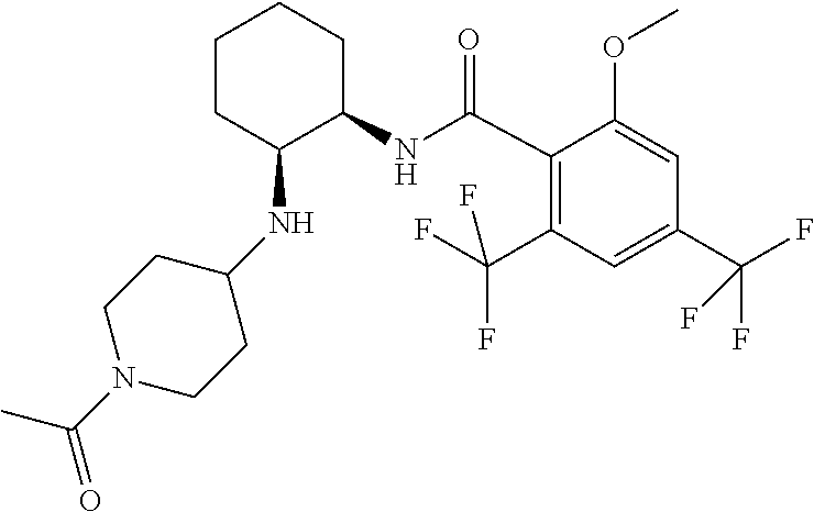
C1(C(=O)NC2CCCCC2NC2CCN(C(C)=O)CC2)=C(C(F)(F)F)C=C(C(F)(F)F)C=C1OC
